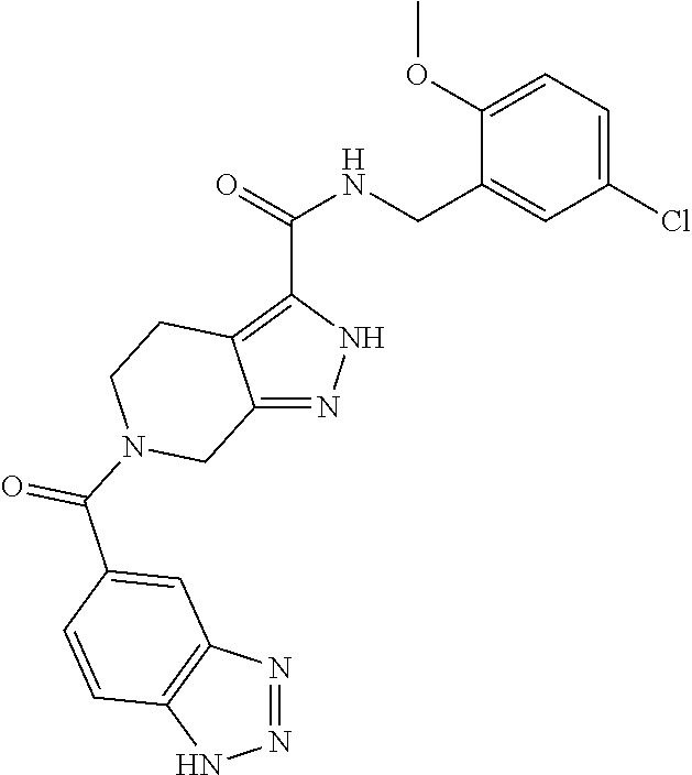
O=C(C1=C2C(=NN1)CN(C(C1=CC3=C(NN=N3)C=C1)=O)CC2)NCC1=CC(Cl)=CC=C1OC
